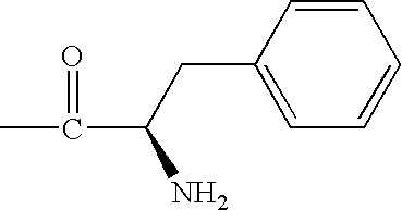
CC(C(N)CC1=CC=CC=C1)=O
